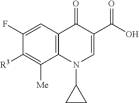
C12=C(C=C(F)C([R3])=C1[Me])C(=O)C(C(O)=O)=CN2C1CC1
